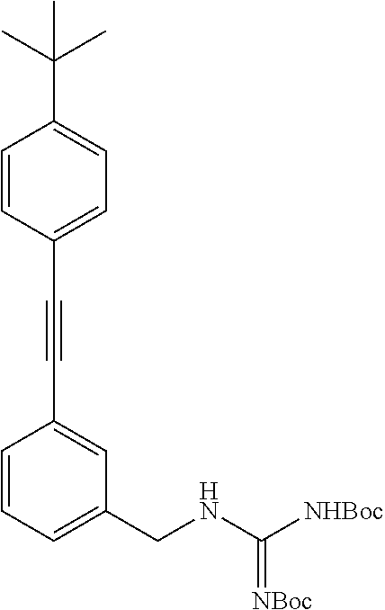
C1(C#CC2=CC=C(C(C)(C)C)C=C2)=CC(CNC([NHBoc])=[NBoc])=CC=C1
